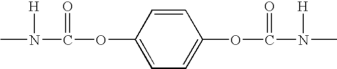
CN(C(OC1=CC=C(OC(N(C)[H])=O)C=C1)=O)[H]
